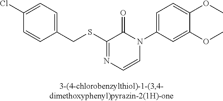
C1(Cl)=CC=C(CSC2=NC=CN(C3=CC=C(OC)C(OC)=C3)C2=O)C=C1
